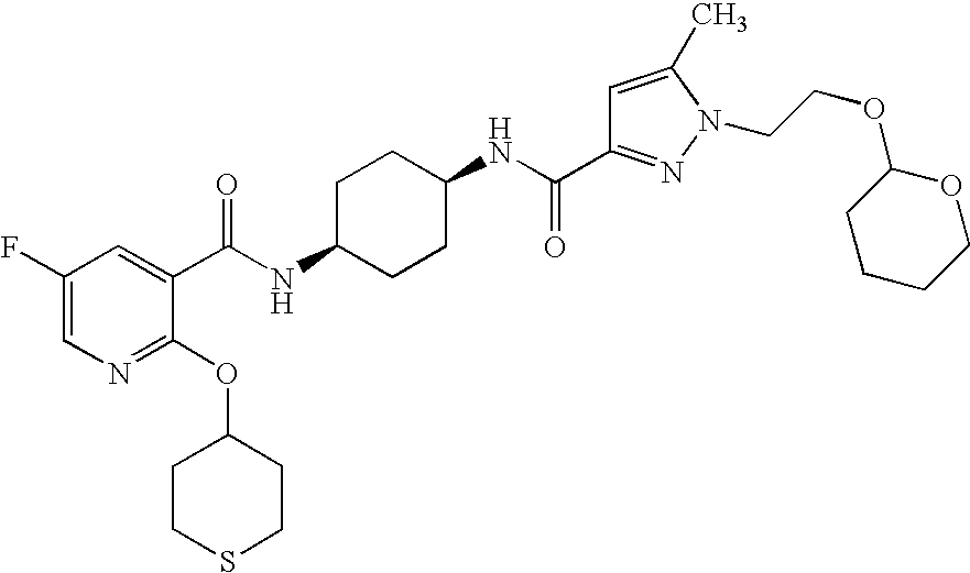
C1CC(NC(=O)C2=CC(F)=CN=C2OC2CCSCC2)CCC1NC(=O)C1=NN(CCOC2CCCCO2)C(C)=C1
